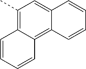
C1=CC=CC2=C3C(=CC(C)=C12)C=CC=C3
